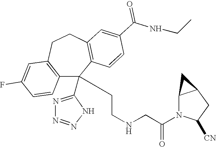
C1(F)=CC2=C(C=C1)C(C1=NN=NN1)(CCNCC(N1C([CN])CC3C1C3)=O)C1=C(CC2)C=C(C(NCC)=O)C=C1
